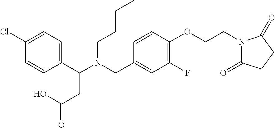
N(CC1=CC(F)=C(OCCN2C(=O)CCC2=O)C=C1)(C(C1=CC=C(Cl)C=C1)CC(=O)O)CCCC
